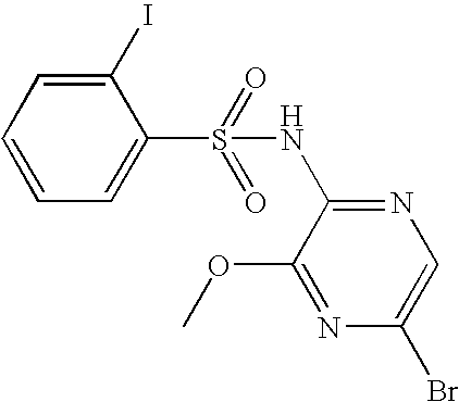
C1=CC=C(S(NC2=NC=C(Br)N=C2OC)(=O)=O)C(I)=C1
